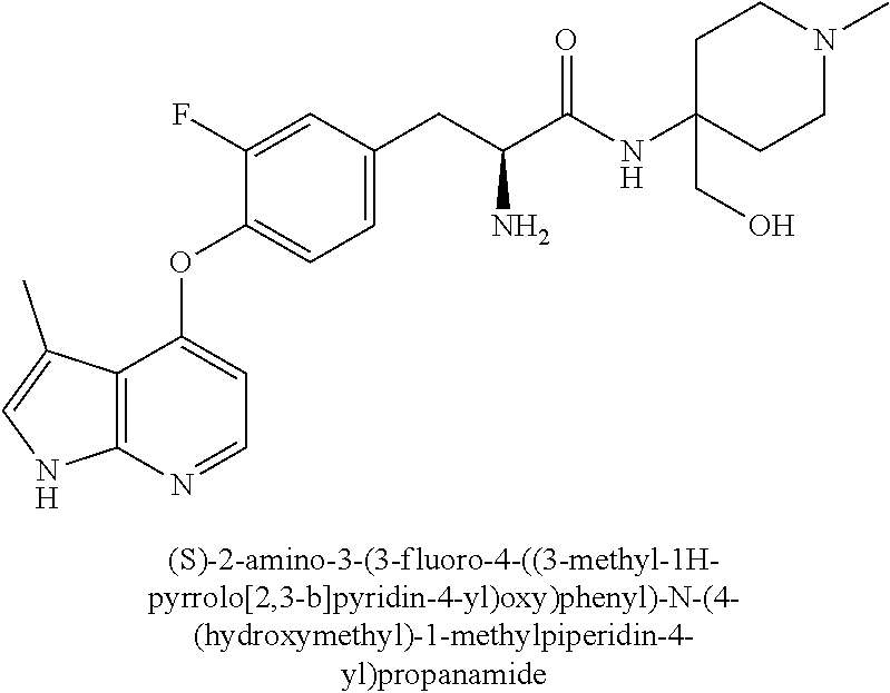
C1(F)=CC(CC(C(NC2(CO)CCN(C)CC2)=O)N)=CC=C1OC1=CC=NC2=C1C(C)=CN2
